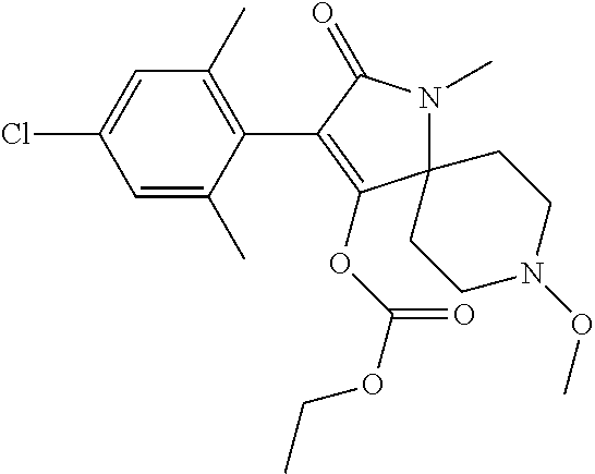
C12(N(C)C(=O)C(C3=C(C)C=C(Cl)C=C3C)=C1OC(OCC)=O)CCN(OC)CC2
